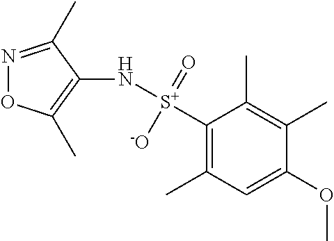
N1=C(C)C(N[S+](C2=C(C)C=C(OC)C(C)=C2C)(=O)[-O])=C(C)O1
